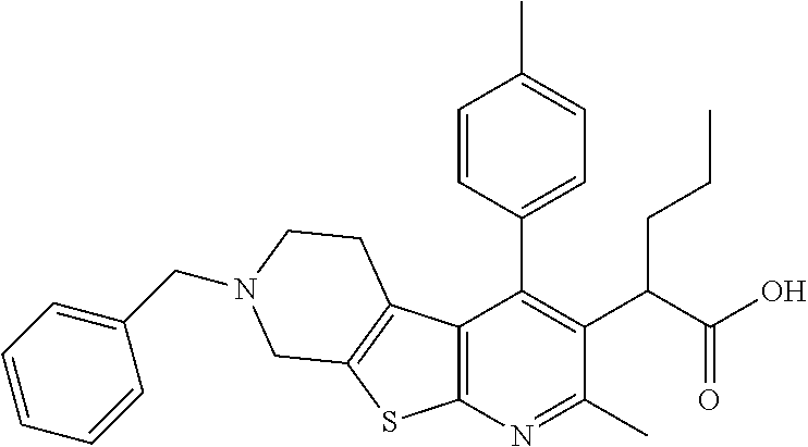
C12=C(N=C(C)C(C(C(O)=O)CCC)=C1C1=CC=C(C)C=C1)SC1=C2CCN(CC2=CC=CC=C2)C1
